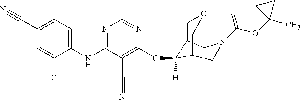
C1(NC2=NC=NC(OC3([H])C4COCC3CN(C(OC3(C)CC3)=O)C4)=C2C#N)=CC=C(C#N)C=C1Cl
